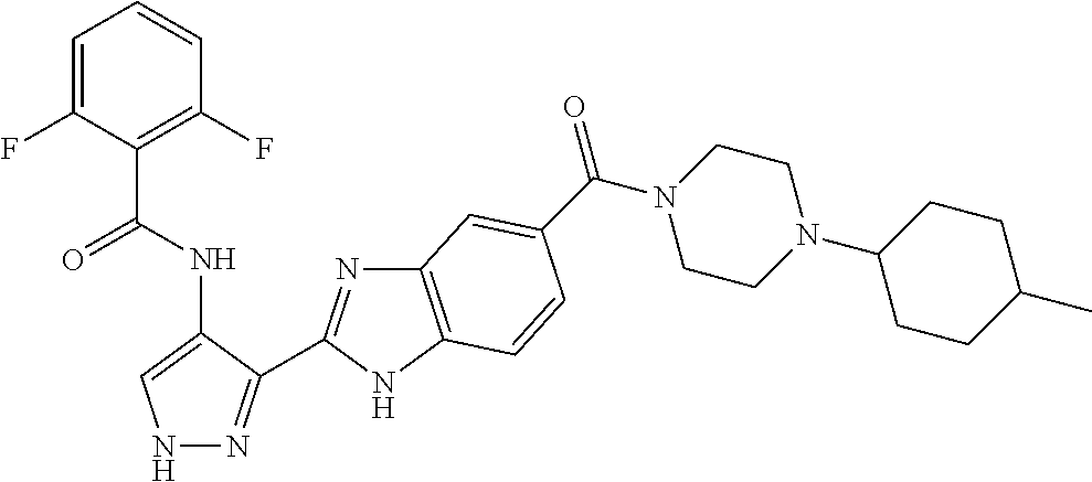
C1=C(F)C(C(NC2=CNN=C2C2=NC3=C(N2)C=CC(C(N2CCN(C4CCC(C)CC4)CC2)=O)=C3)=O)=C(F)C=C1
